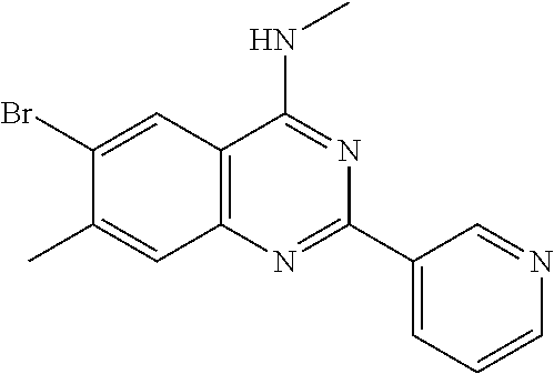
C1(Br)=CC2=C(C=C1C)N=C(C1=CC=CN=C1)N=C2NC
